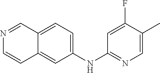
N1=CC2=CC=C(NC3=NC=C(C)C(F)=C3)C=C2C=C1
